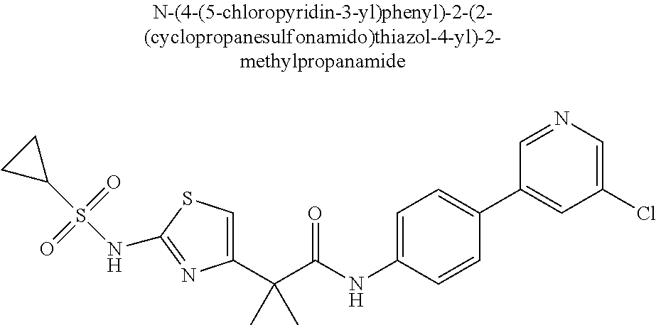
C1(C(C(NC2=CC=C(C3=CC(Cl)=CN=C3)C=C2)=O)(C)C)=CSC(NS(C2CC2)(=O)=O)=N1
